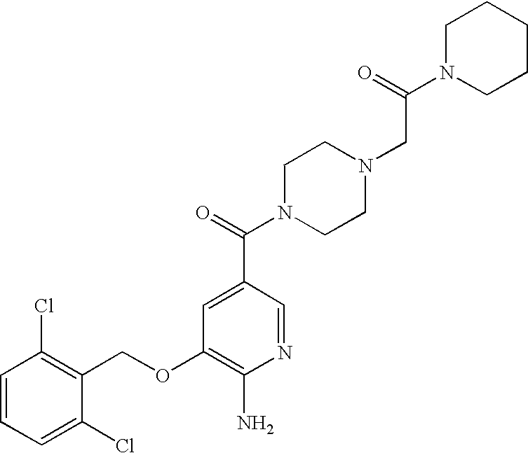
C1=CC=C(Cl)C(COC2=C(N)N=CC(C(=O)N3CCN(CC(N4CCCCC4)=O)CC3)=C2)=C1Cl
